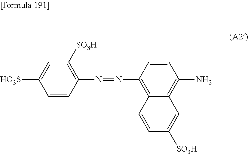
C1=C([HO3S])C=CC(N=NC2=C3C(=C(N)C=C2)C=C([SO3H])C=C3)=C1[SO3H]
